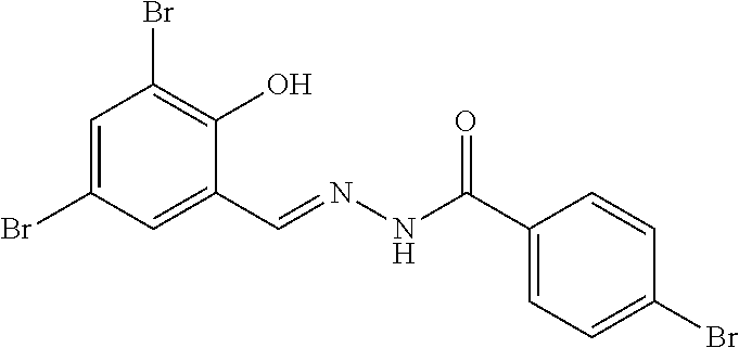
C1=C(Br)C=C(C=NNC(C2=CC=C(Br)C=C2)=O)C(O)=C1Br
